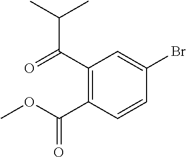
C1(C(=O)C(C)C)=C(C(OC)=O)C=CC(Br)=C1
